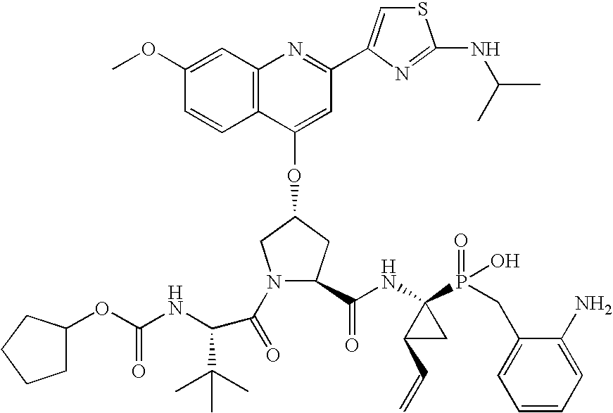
C12=C(C(OC3CN(C(=O)C(C(C)(C)C)NC(OC4CCCC4)=O)C(C(NC4(P(=O)(O)CC5=CC=CC=C5N)C(C=C)C4)=O)C3)=CC(C3=CSC(NC(C)C)=N3)=N1)C=CC(OC)=C2
